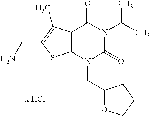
C12=C(N(CC3OCCC3)C(=O)N(C(C)C)C1=O)SC(CN)=C2C
